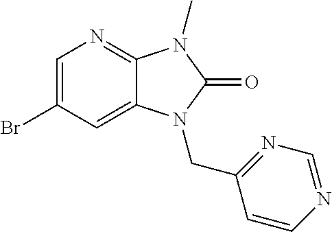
C1=C(Br)C=C2C(=N1)N(C)C(=O)N2CC1=NC=NC=C1
